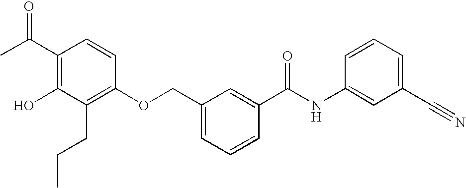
C1(C(C)=O)=C(O)C(CCC)=C(OCC2=CC=CC(C(NC3=CC(C#N)=CC=C3)=O)=C2)C=C1
